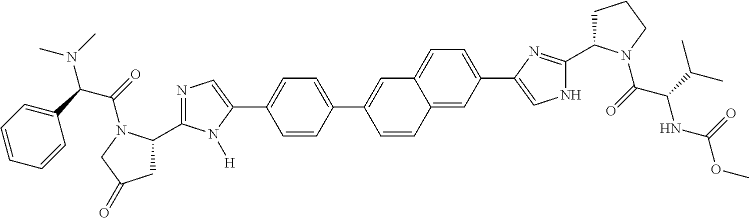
N1=C(C2CC(=O)CN2C(C(C2=CC=CC=C2)N(C)C)=O)N([H])C(C2=CC=C(C3=CC4=CC=C(C5=CNC(C6CCCN6C(C(C(C)C)NC(OC)=O)=O)=N5)C=C4C=C3)C=C2)=C1
